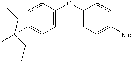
C1(C(C)(CC)CC)=CC=C(OC2=CC=C([Me])C=C2)C=C1
